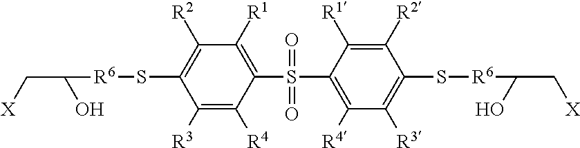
C1([R1])=C(S(C2=C([R4])C([R3])=C(S[R6]C(C[X])O)C([R2])=C2[R1])(=O)=O)C([R4])=C([R3])C(S[R6]C(C[X])O)=C1[R2]
